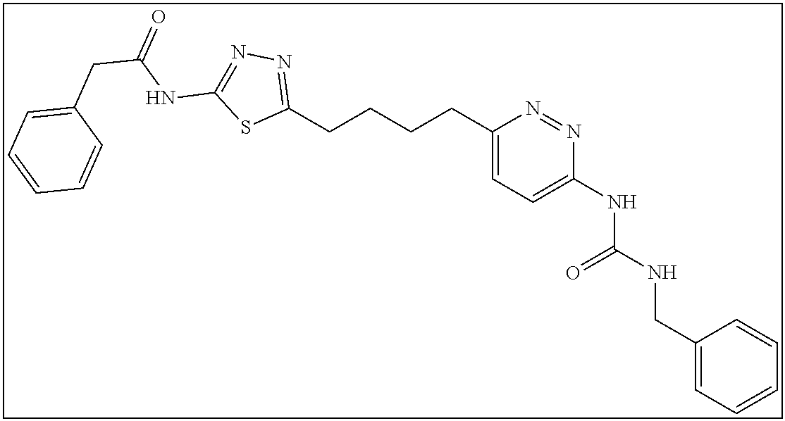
C(CCCC1=CC=C(NC(NCC2=CC=CC=C2)=O)N=N1)C1=NN=C(NC(CC2=CC=CC=C2)=O)S1
